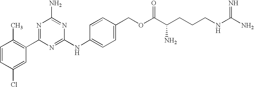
C1=CC(Cl)=CC(C2=NC(N)=NC(NC3=CC=C(COC(C(CCCNC(N)=N)N)=O)C=C3)=N2)=C1C
